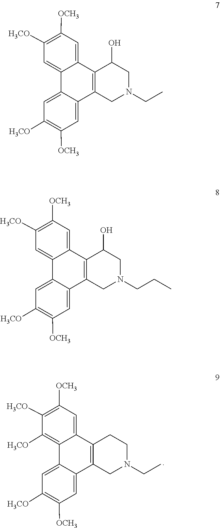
[H3CO]C1=C([OCH3])C=C2C3=C(CN(CC)CC3)C3=CC([OCH3])=C([H3CO])C=C3C2=C1[H3CO].[OCH3]C1=C([H3CO])C=C2C(=C1)C1=C(CN(CC)CC1O)C1=CC([OCH3])=C([H3CO])C=C21.[OCH3]C1=C([H3CO])C=C2C3=CC([H3CO])=C([OCH3])C=C3C3=C(CN(CCC)CC3O)C2=C1
